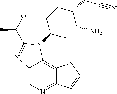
C12=CN=C3C(=C1N(C1CC(N)C(CC#N)CC1)C(C(O)C)=N2)SC=C3
